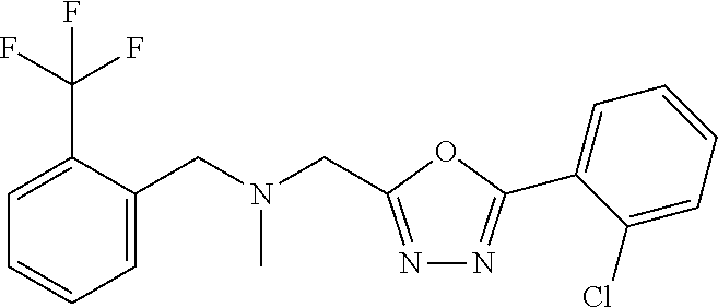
N1=C(CN(CC2=CC=CC=C2C(F)(F)F)C)OC(C2=CC=CC=C2Cl)=N1
